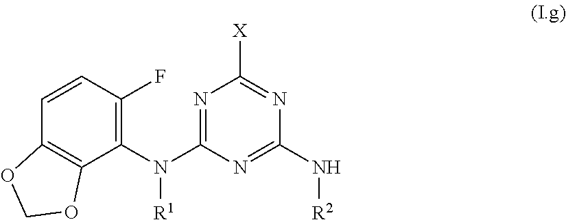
C1=CC(F)=C(N(C2=NC([X])=NC(N[R2])=N2)[R1])C2=C1OCO2
